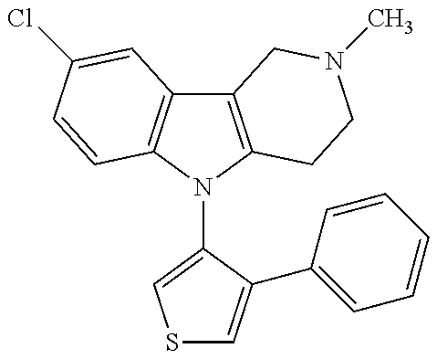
C12=C(N(C3=CSC=C3C3=CC=CC=C3)C3=C1C=C(Cl)C=C3)CCN(C)C2
